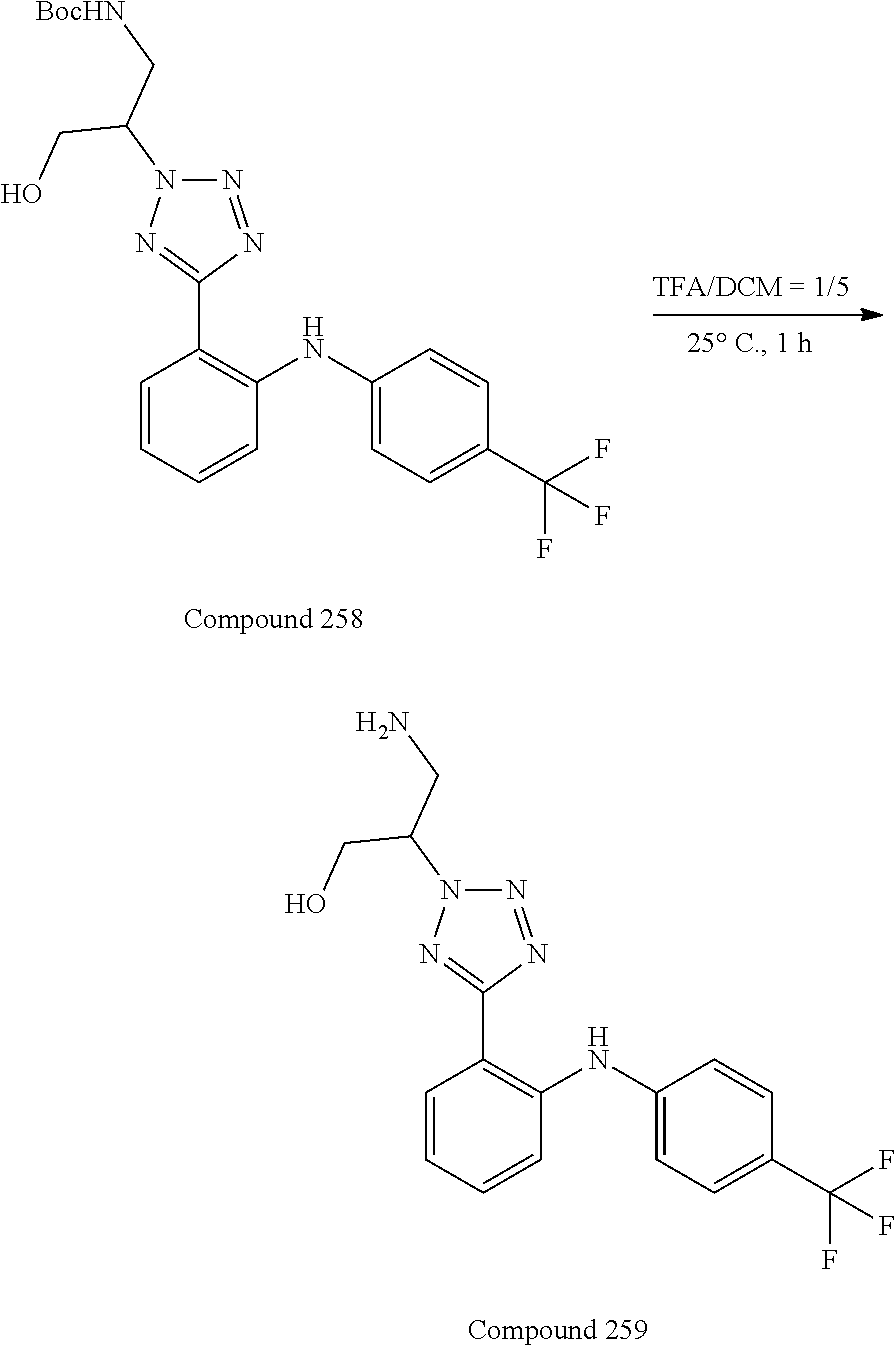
C1=CC(C2=NN(C(CO)CN)N=N2)=C(NC2=CC=C(C(F)(F)F)C=C2)C=C1.C1=CC(C2=NN(C(CO)C[BocHN])N=N2)=C(NC2=CC=C(C(F)(F)F)C=C2)C=C1
